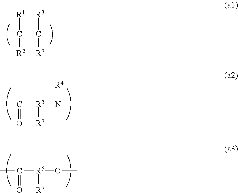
CC(C(C)([R3])[R7])([R1])[R2].CC([R5]([R7])N(C)[R4])=O.CC([R5]([R7])OC)=O
